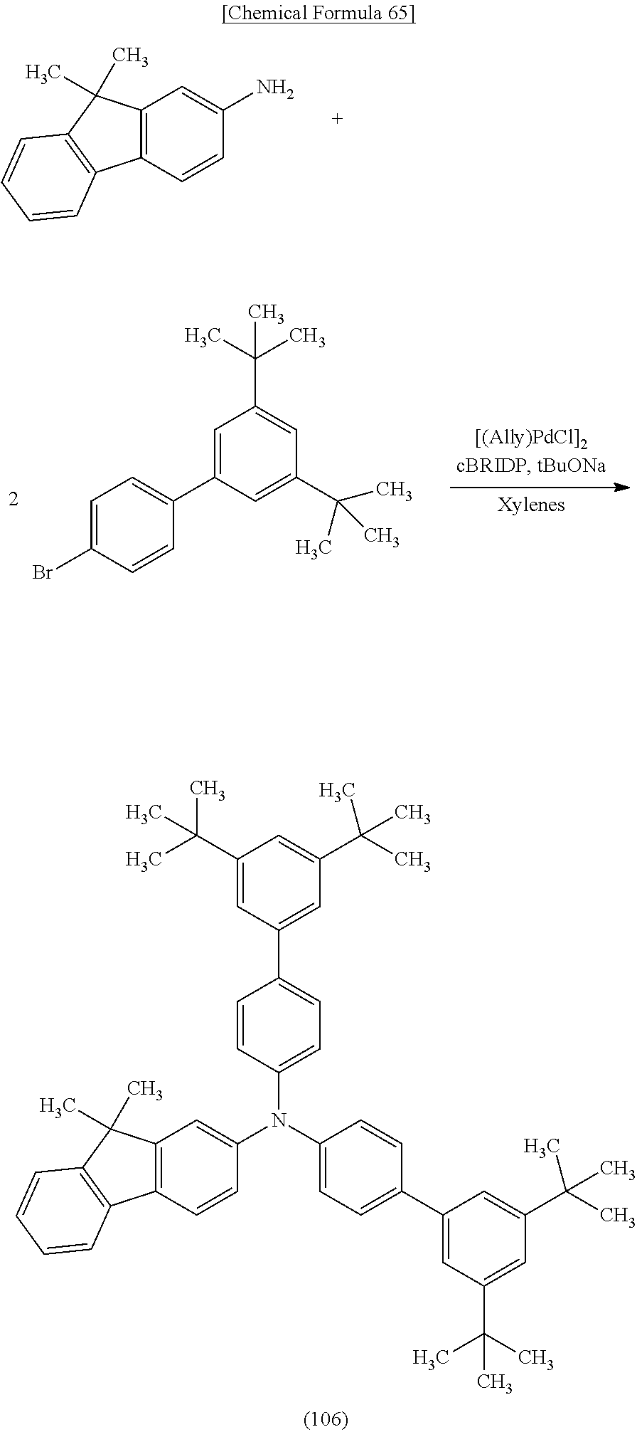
C12=C(C=CC(N)=C1)C1=C(C2(C)C)C=CC=C1.BrC1=CC=C(C2=CC(C(C)(C)C)=CC(C(C)(C)C)=C2)C=C1.C12=C(C=CC(N(C3=CC=C(C4=CC(C(C)(C)C)=CC(C(C)(C)C)=C4)C=C3)C3=CC=C(C4=CC(C(C)(C)C)=CC(C(C)(C)C)=C4)C=C3)=C1)C1=C(C2(C)C)C=CC=C1
